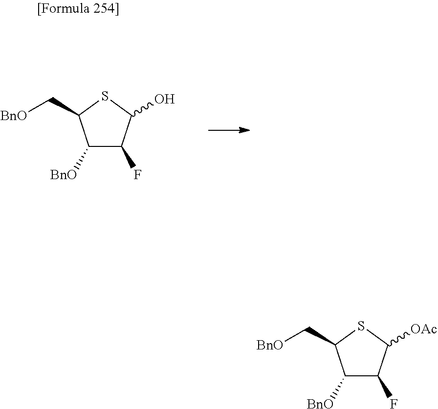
C1([BnO])C(F)C(O)SC1C[BnO].C1([BnO])C(F)C([OAc])SC1C[BnO]
